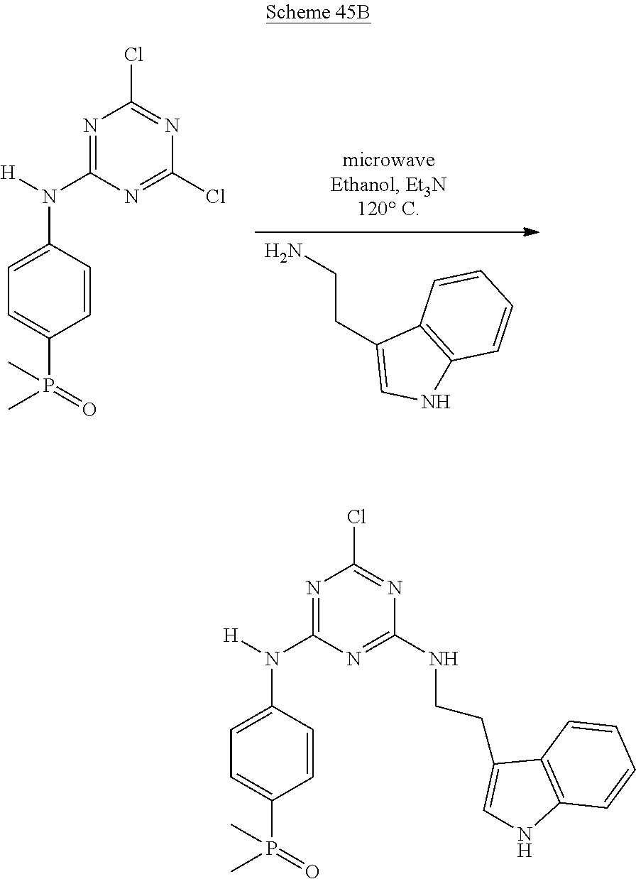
NCCC1=CNC2=C1C=CC=C2.N1=C(N(C2=CC=C(P(=O)(C)C)C=C2)[H])N=C(Cl)N=C1Cl.N1=C(N(C2=CC=C(P(=O)(C)C)C=C2)[H])N=C(NCCC2=CNC3=C2C=CC=C3)N=C1Cl
